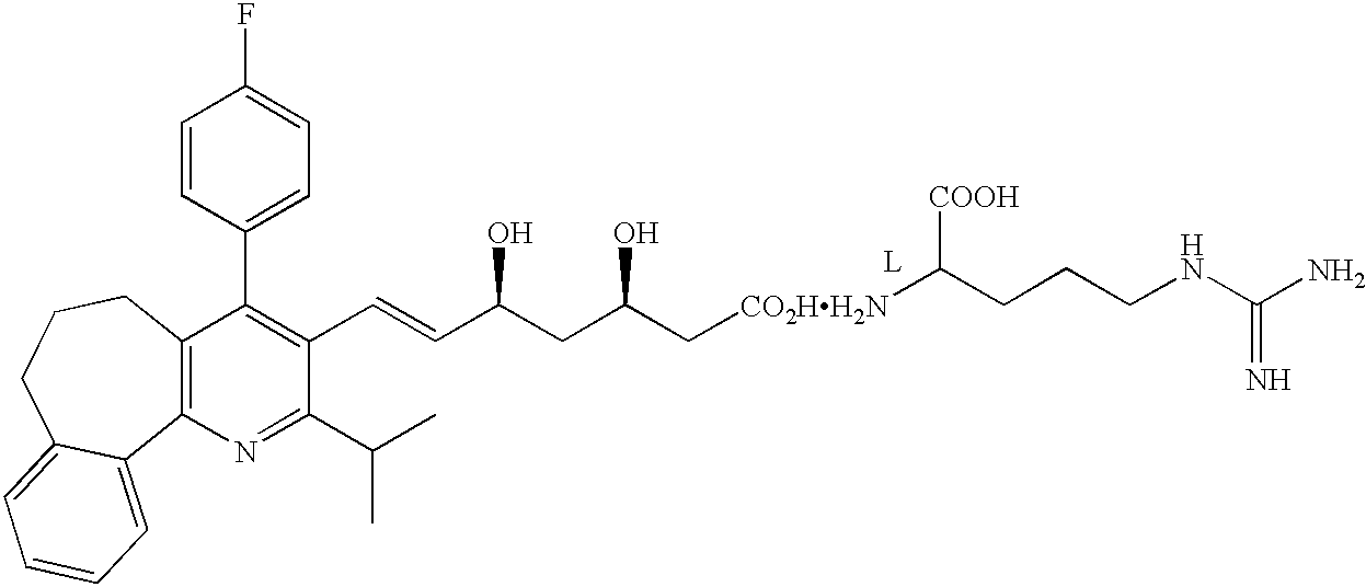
C12=C(N=C(C(C)C)C(C=CC(CC(C[CO2HH2N]C(CCCNC(=N)N)[COOH])O)O)=C1C1=CC=C(F)C=C1)C1=CC=CC=C1CCC2
